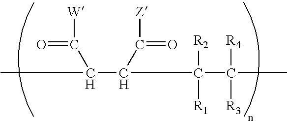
C(C(C(C([R4])([R3])C)([R2])[R1])C(=O)[Z])(C)C([W])=O
